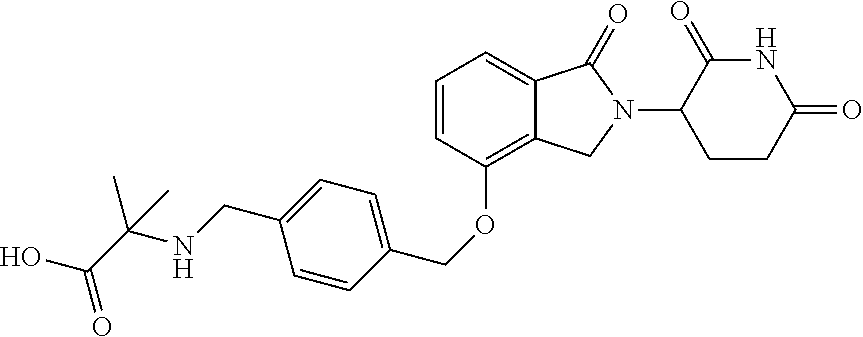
C1(=O)C(N2C(=O)C3=CC=CC(OCC4=CC=C(CNC(C)(C(=O)O)C)C=C4)=C3C2)CCC(=O)N1
